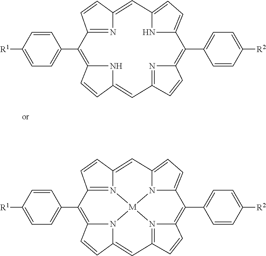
C12=CC3=CC=C4N3[M]35N1=C(C=C2)C(C1=CC=C([R1])C=C1)=C1C=CC(=CC2=N3C(=C4C3=CC=C([R2])C=C3)C=C2)N15.C12=CC3=CC=C(N3)C(C3=CC=C([R2])C=C3)=C3C=CC(=N3)C=C3C=CC(=C(C4=CC=C([R1])C=C4)C(=N1)C=C2)N3
